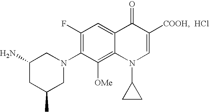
C1(C)CN(C2=C(F)C=C3C(=C2[OMe])N(C2CC2)C=C([COOH])C3=O)CC(N)C1.Cl
